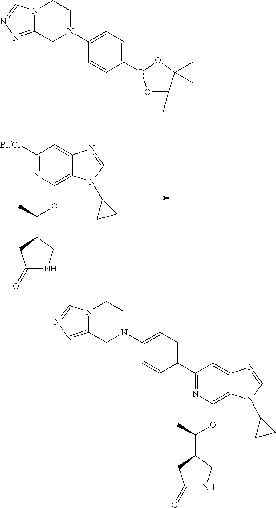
C1([Br/Cl])=NC(OC(C2CNC(=O)C2)C)=C2C(=C1)N=CN2C1CC1.C1(C2=CC=C(N3CC4=NN=CN4CC3)C=C2)=NC(OC(C2CNC(=O)C2)C)=C2C(=C1)N=CN2C1CC1.N12C(=NN=C1)CN(C1=CC=C(B3OC(C)(C)C(C)(C)O3)C=C1)CC2
